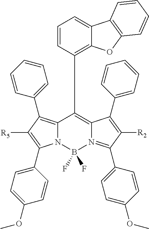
N12C(=C(C3=CC=CC=C3)C([R5])=C1C1=CC=C(OC)C=C1)C(C1=C3C(=CC=C1)C1=C(O3)C=CC=C1)=C1N(=C(C3=CC=C(OC)C=C3)C([R2])=C1C1=CC=CC=C1)B2(F)F
